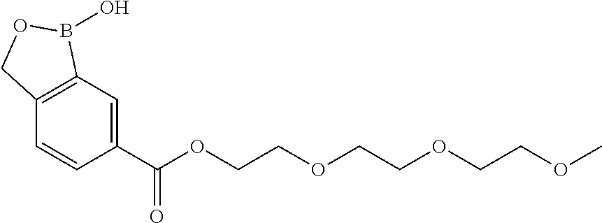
C1=C(C(OCCOCCOCCOC)=O)C=CC2=C1B(O)OC2
